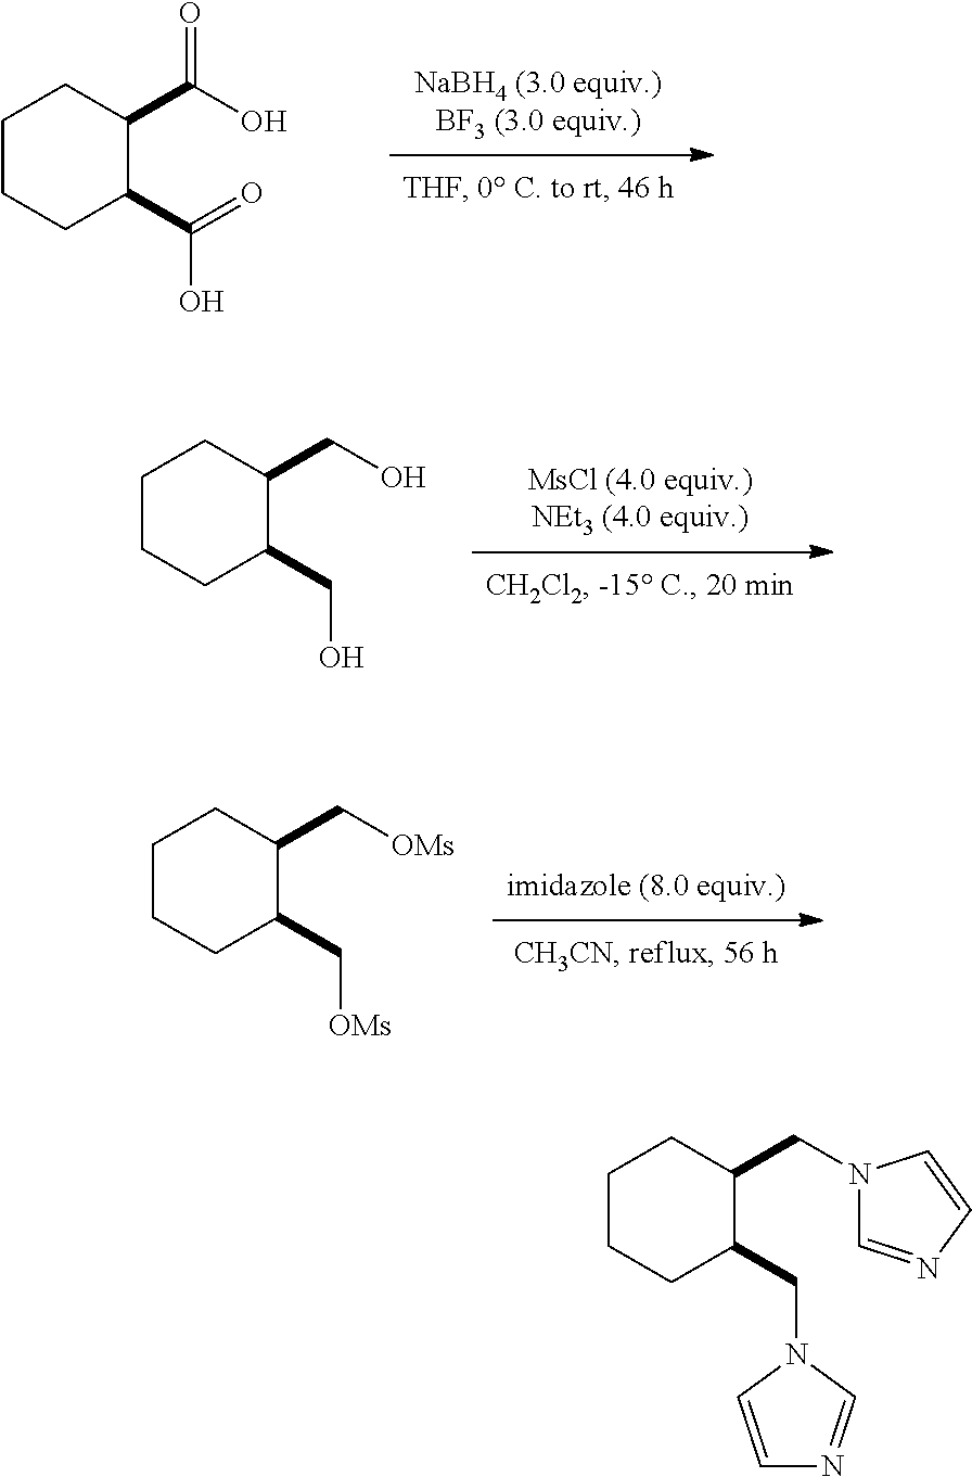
C1CCC(C(=O)O)C(C(O)=O)C1.C1CCC(C[OMs])C(C[OMs])C1.C1CCC(CO)C(CO)C1.C1CCC(CN2C=CN=C2)C(CN2C=NC=C2)C1
